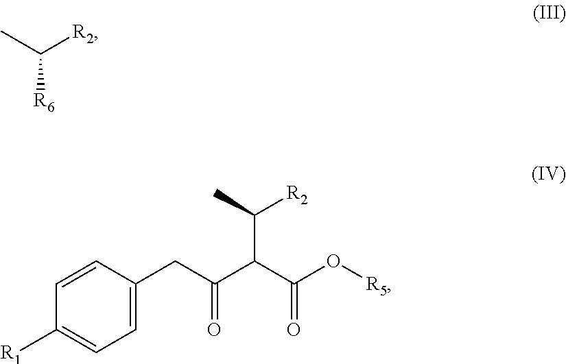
C([R6])(C)[R2].C1=C(CC(C(C(O[R5])=O)C(C)[R2])=O)C=CC([R1])=C1
